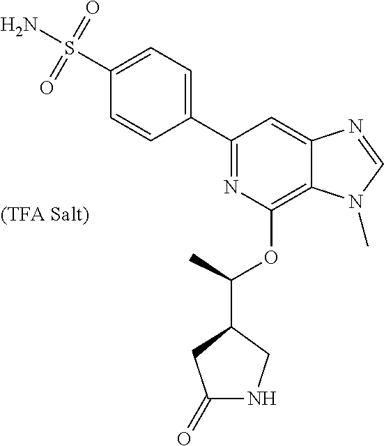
C1(C2=CC=C(S(N)(=O)=O)C=C2)=NC(OC(C2CC(=O)NC2)C)=C2C(=C1)N=CN2C
